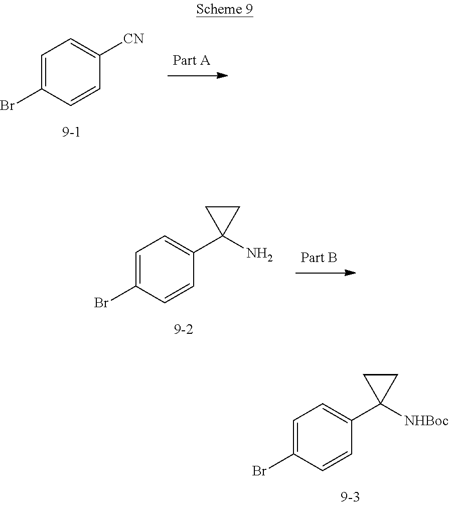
C1=C(Br)C=CC([CN])=C1.C1=C(Br)C=CC(C2(N)CC2)=C1.C1=C(Br)C=CC(C2([NHBoc])CC2)=C1
